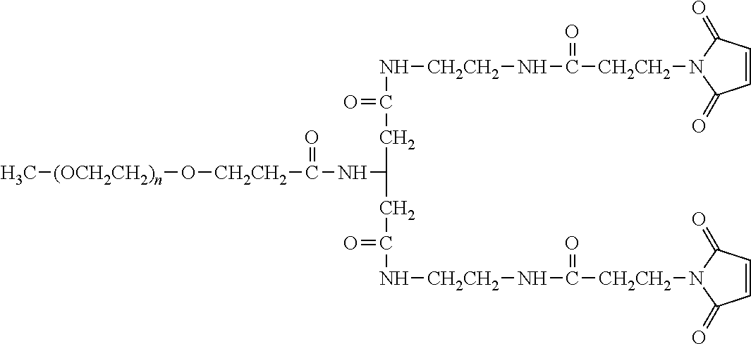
C[(OCH2CH2)n]O[CH2CH2]C(NC(CC(N[CH2CH2]NC([CH2CH2]N1C(=O)C=CC1=O)=O)=O)CC(N[CH2CH2]NC(=O)[CH2CH2]N1C(=O)C=CC1=O)=O)=O
